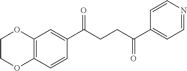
C12=C(C=CC(C(CCC(C3=CC=NC=C3)=O)=O)=C1)OCCO2
